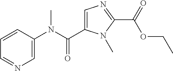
C1=C(C(N(C2=CN=CC=C2)C)=O)N(C)C(C(=O)OCC)=N1
